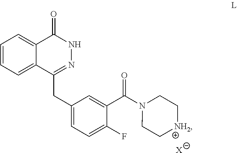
C1=CC=C2C(=C1)C(=O)NN=C2CC1=CC=C(F)C(C(N2CC[NH2]CC2)=O)=C1.[X]
